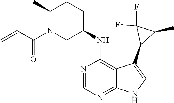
C1(C)N(C(C=C)=O)CC(NC2=C3C(=NC=N2)NC=C3C2C(C)C2(F)F)CC1
